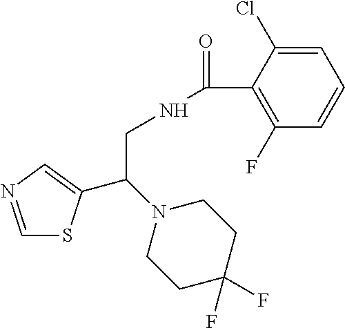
C1=NC=C(C(N2CCC(F)(F)CC2)CNC(=O)C2=C(F)C=CC=C2Cl)S1
